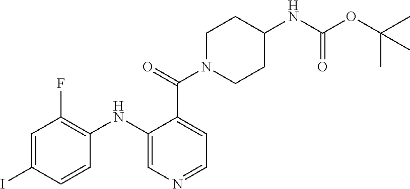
C1=C(I)C=CC(NC2=CN=CC=C2C(N2CCC(NC(OC(C)(C)C)=O)CC2)=O)=C1F
